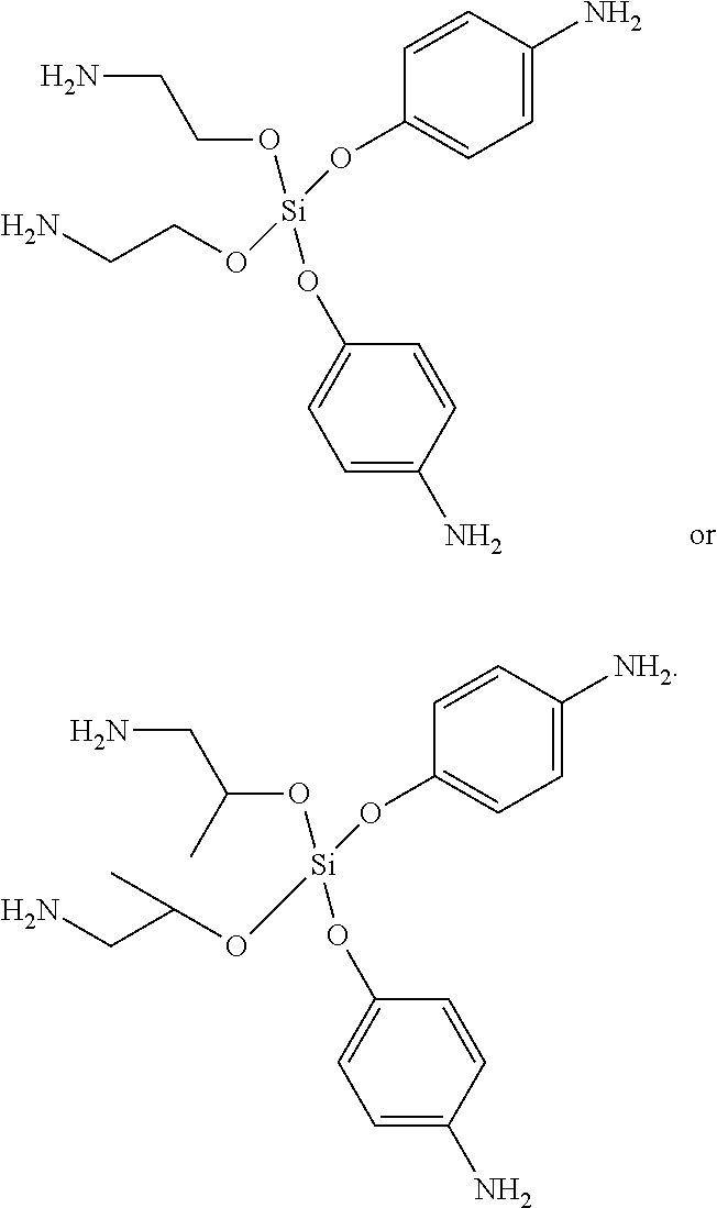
NCC(O[Si](OC1=CC=C([NH2])C=C1)(OC1=CC=C(N)C=C1)OC(CN)C)C.NCCO[Si](OCCN)(OC1=CC=C(N)C=C1)OC1=CC=C(N)C=C1
